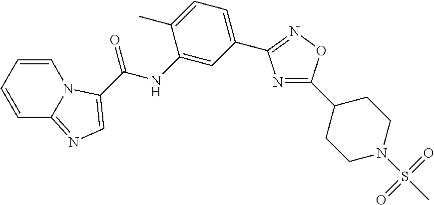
N1=C(C2CCN(S(C)(=O)=O)CC2)ON=C1C1=CC=C(C)C(NC(=O)C2=CN=C3C=CC=CN32)=C1
